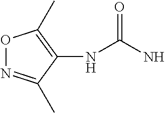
C1(NC(N)=O)=C(C)ON=C1C
